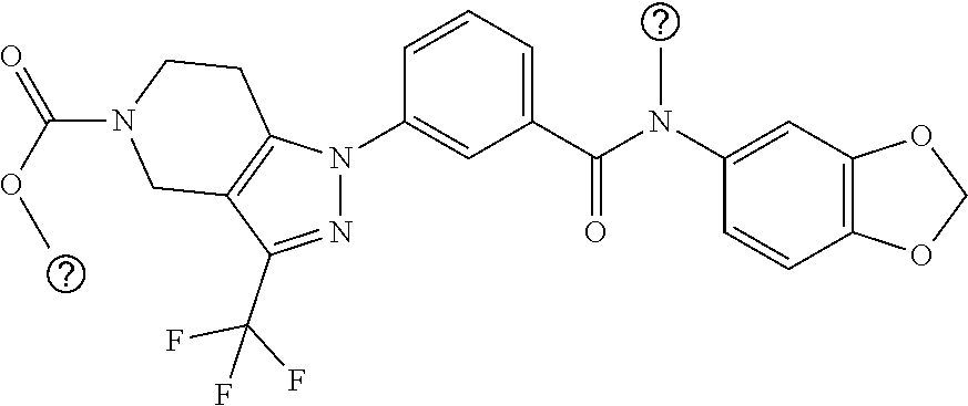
C1(N(C(C2=CC=CC(N3N=C(C(F)(F)F)C4=C3CCN(C(OC)=O)C4)=C2)=O)C)=CC2=C(C=C1)OCO2
